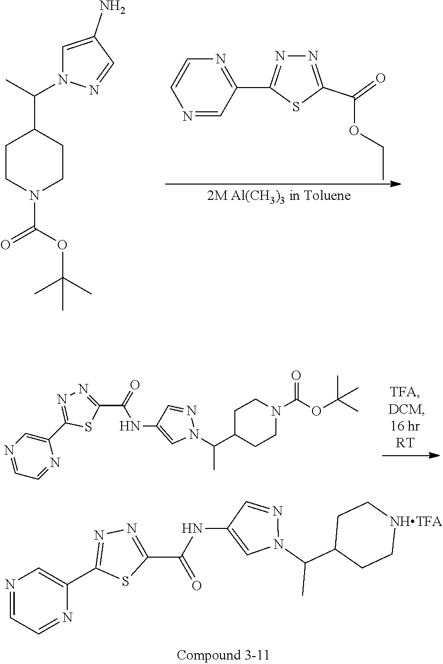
C1=CN=CC(C2=NN=C(C(OCC)=O)S2)=N1.C1CN(C(OC(C)(C)C)=O)CCC1C(C)N1C=C(N)C=N1.N1=CC=NC(C2=NN=C(C(=O)NC3=CN(C(C)C4CCN(C(OC(C)(C)C)=O)CC4)N=C3)S2)=C1.N1=CC=NC(C2=NN=C(C(=O)NC3=CN(C(C)C4CC[NHTFA]CC4)N=C3)S2)=C1
